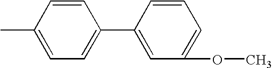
C1(C)=CC=C(C2=CC(OC)=CC=C2)C=C1
